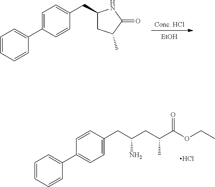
[Conc. HCl].[EtOH].C1(CC2=CC=C(C3=CC=CC=C3)C=C2)CC(C)C(=O)N1.C1=CC=CC(C2=CC=C(CC(CC(C(OCC)=O)C)N)C=C2)=C1.Cl
